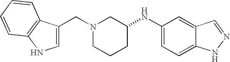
C12=CC(NC3CCCN(CC4=CNC5=C4C=CC=C5)C3)=CC=C1NN=C2
